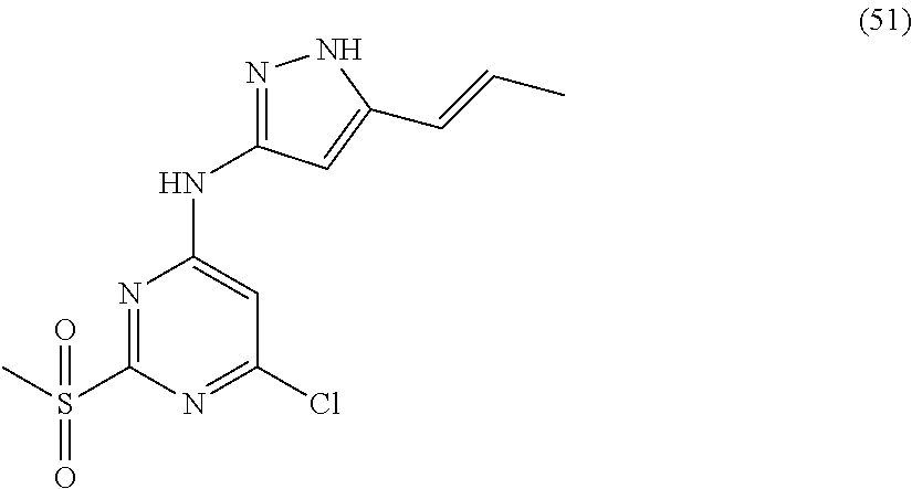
N1=C(S(C)(=O)=O)N=C(Cl)C=C1NC1=NNC(C=CC)=C1
